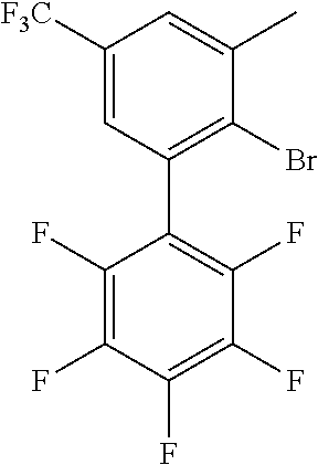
C1(F)=C(F)C(F)=C(F)C(F)=C1C1=C(Br)C(C)=CC([F3C])=C1
